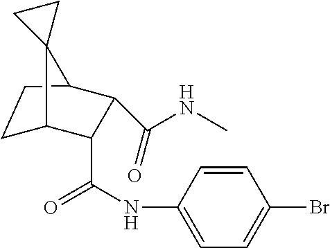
C1C2C(C(NC3=CC=C(Br)C=C3)=O)C(C(NC)=O)C(C1)C21CC1
